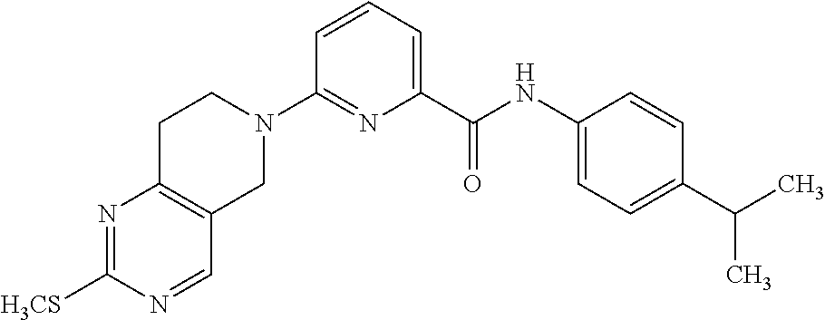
N1=C([H3CS])N=CC2=C1CCN(C1=NC(C(NC3=CC=C(C(C)C)C=C3)=O)=CC=C1)C2
